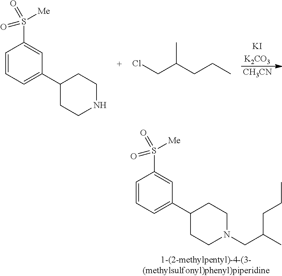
[KIK2CO3].[CH3CN].C1=CC=C(C2CCNCC2)C=C1S([Me])(=O)=O.ClCC(CCC)C.C1=CC=C(C2CCN(CC(C)CCC)CC2)C=C1S([Me])(=O)=O
